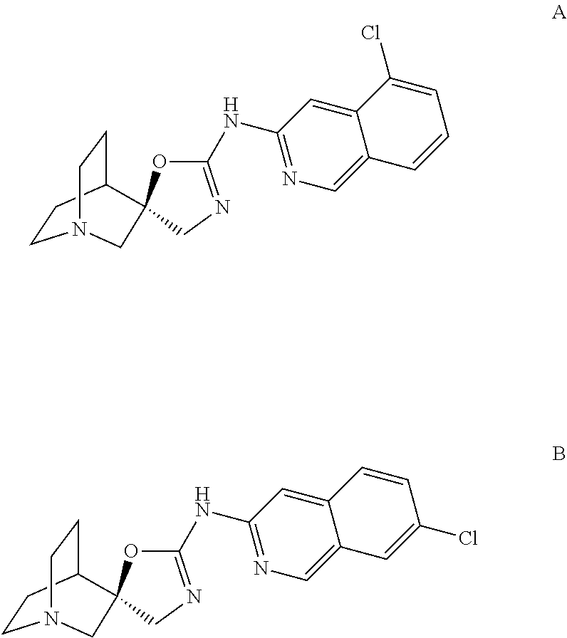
N(C1=NCC2(O1)C1CCN(CC1)C2)C1=NC=C2C(=C1)C(Cl)=CC=C2.N(C1=NCC2(O1)C1CCN(CC1)C2)C1=NC=C2C(=C1)C=CC(Cl)=C2
